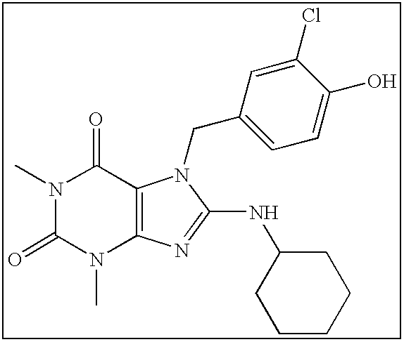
CN1C(=O)N(C)C2=C(C1=O)N(CC1=CC=C(O)C(Cl)=C1)C(NC1CCCCC1)=N2
